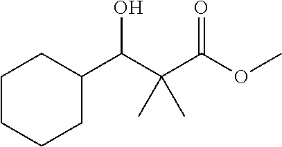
C1CCCC(C(C(C(OC)=O)(C)C)O)C1
